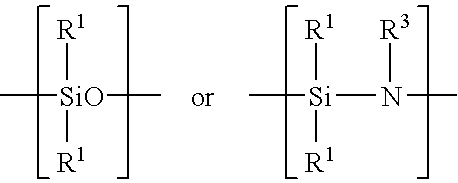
[R1][SiO]([R1])(C)C.[R1][Si]([R1])(C)N(C)[R3]
